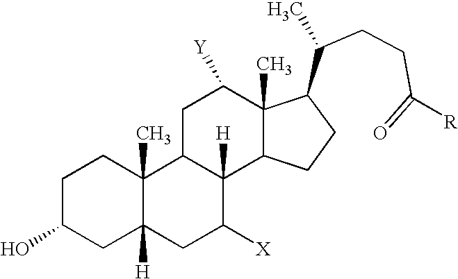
C1C(O)CC2([H])C(C)(C1)C1C([H])(C([X])C2)C2C(C)(C([Y])C1)C(C(CCC(=O)[R])C)CC2
